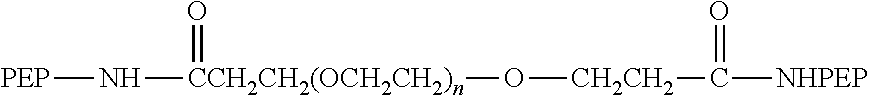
[PEP]N[CCH2CH2(OCH2CH2)n](=O)O[CH2CH2]C([NHPEP])=O
